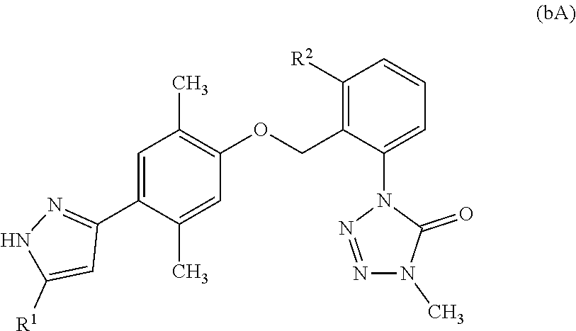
C1=C(C2=NNC([R1])=C2)C(C)=CC(OCC2=C([R2])C=CC=C2N2N=NN(C)C2=O)=C1C
